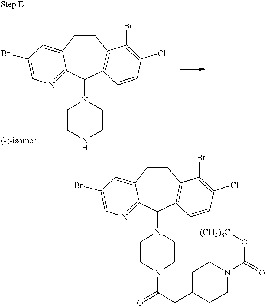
C1CC2=CC(Br)=CN=C2C(N2CCNCC2)C2=C1C(Br)=C(Cl)C=C2.[(-)-isomer].C1CC2=CC(Br)=CN=C2C(N2CCN(C(=O)CC3CCN(C(=O)O[(CH3)3C])CC3)CC2)C2=C1C(Br)=C(Cl)C=C2
